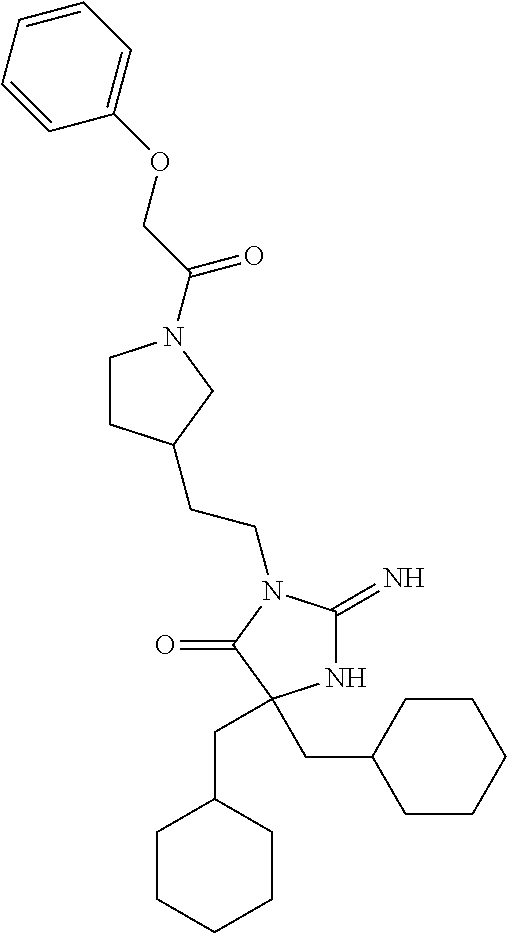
N1C(=N)N(CCC2CCN(C(COC3=CC=CC=C3)=O)C2)C(=O)C1(CC1CCCCC1)CC1CCCCC1
